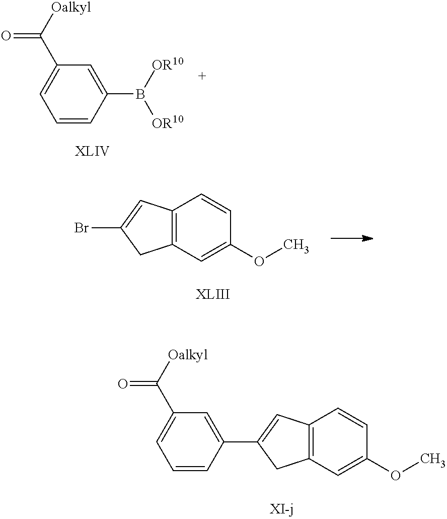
C1=CC(B([OR10])[OR10])=CC(C([Oalkyl])=O)=C1.C12=C(C=C(OC)C=C1)CC(Br)=C2.C1=CC(C2=CC3=C(C=C(OC)C=C3)C2)=CC(C([Oalkyl])=O)=C1
